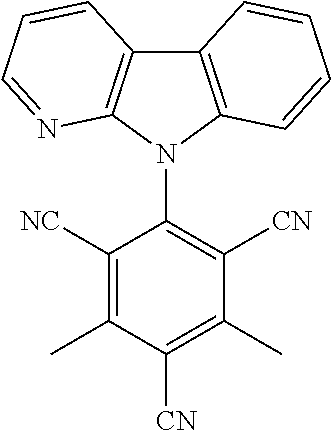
C12=C(N(C3=C([CN])C(C)=C([CN])C(C)=C3[NC])C3=C1C=CC=N3)C=CC=C2
